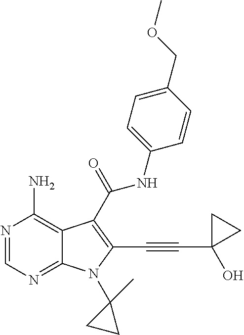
N1=CN=C2C(=C1N)C(C(NC1=CC=C(COC)C=C1)=O)=C(C#CC1(O)CC1)N2C1(C)CC1
